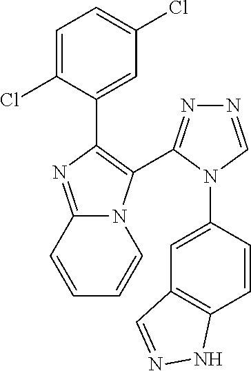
C1=C(Cl)C(C2=C(C3=NN=CN3C3=CC4=C(C=C3)NN=C4)N3C(=N2)C=CC=C3)=CC(Cl)=C1
